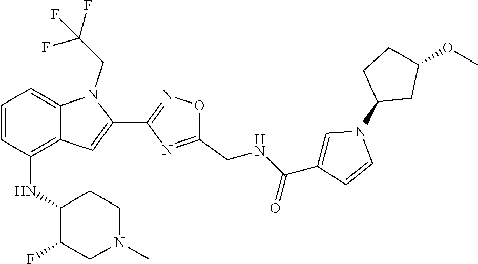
C1=CC(NC2C(F)CN(C)CC2)=C2C(=C1)N(CC(F)(F)F)C(C1=NOC(CNC(C3=CN(C4CC(OC)CC4)C=C3)=O)=N1)=C2
